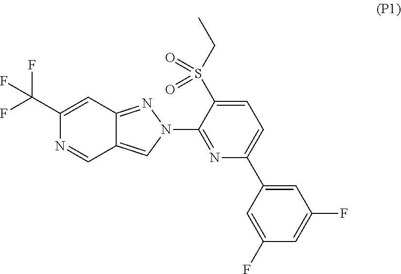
C1(C(F)(F)F)=CC2=NN(C3=NC(C4=CC(F)=CC(F)=C4)=CC=C3S(CC)(=O)=O)C=C2C=N1
